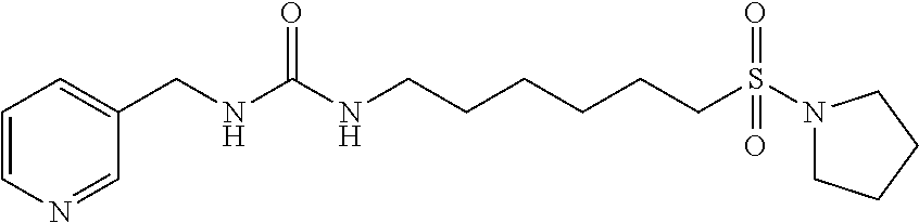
C1=CN=CC(CNC(NCCCCCCS(N2CCCC2)(=O)=O)=O)=C1
